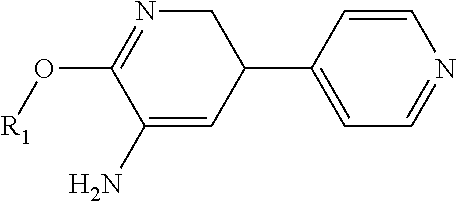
C1=CC(C2CN=C(O[R1])C(N)=C2)=CC=N1
